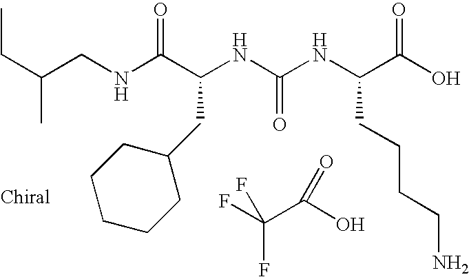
N(C(C(NC(NC(C(O)=O)CCCCN)=O)CC1CCCCC1)=O)CC(CC)C.FC(C(O)=O)(F)F
